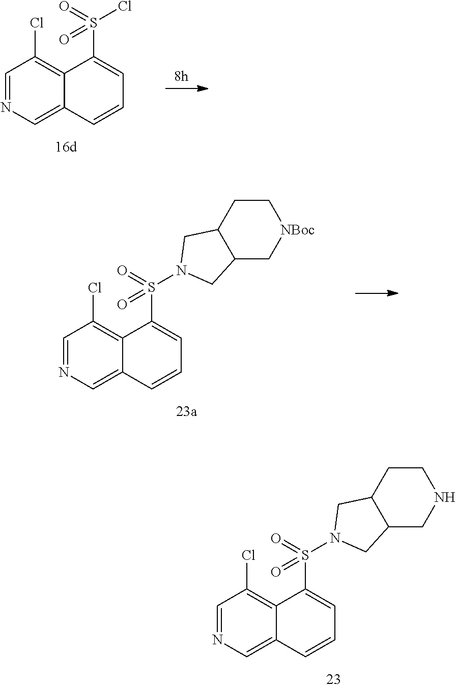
C1=NC=C2C(=C1Cl)C(S(Cl)(=O)=O)=CC=C2.C1=NC=C2C(=C1Cl)C(S(=O)(=O)N1CC3C(C[NBoc]CC3)C1)=CC=C2.C1=NC=C2C(=C1Cl)C(S(=O)(=O)N1CC3C(CNCC3)C1)=CC=C2
